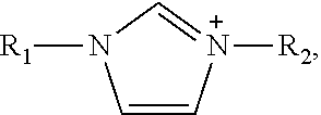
C1=C[N+]([R2])=CN1[R1]
